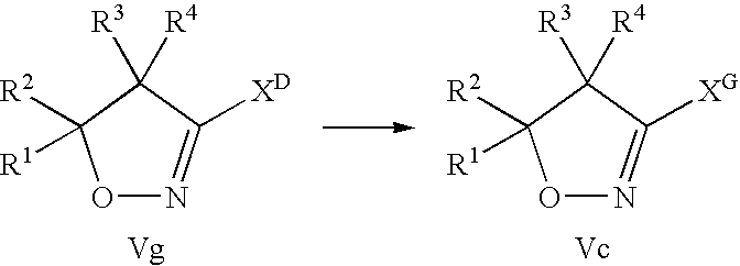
O1N=C([XD])C([R4])([R3])C1([R2])[R1].O1N=C([XG])C([R4])([R3])C1([R2])[R1]
